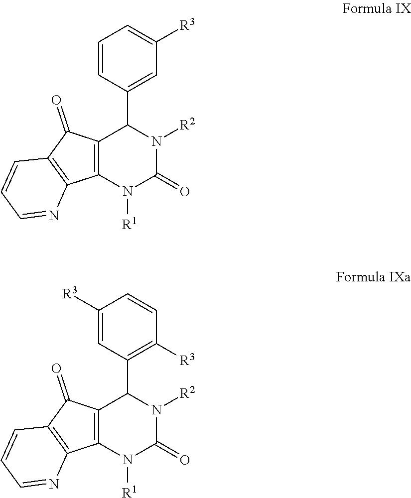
C12=C(N([R1])C(=O)N([R2])C1C1=CC([R3])=CC=C1)C1=C(C2=O)C=CC=N1.C12=C(N([R1])C(=O)N([R2])C1C1=C([R3])C=CC([R3])=C1)C1=C(C2=O)C=CC=N1
